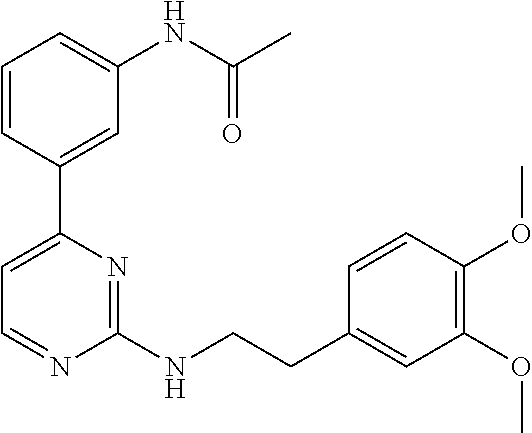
C1=CC(C2=CC=NC(NCCC3=CC(OC)=C(OC)C=C3)=N2)=CC(NC(C)=O)=C1
